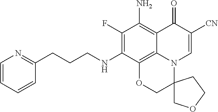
C1=CC=CC(CCCNC2=C(F)C(N)=C3C4=C2OCC2(N4C=C([CN])C3=O)COCC2)=N1
